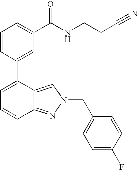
C1=CC(C2=CC=CC3=NN(CC4=CC=C(F)C=C4)C=C23)=CC(C(NCCC#N)=O)=C1
